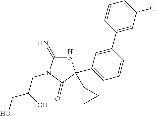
N1C(=N)N(CC(CO)O)C(=O)C1(C1CC1)C1=CC=CC(C2=CC(Cl)=CC=C2)=C1
